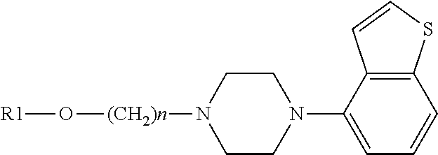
[(CH2)n](N1CCN(C2=CC=CC3=C2C=CS3)CC1)O[R1]
